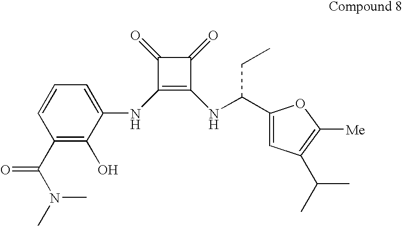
N(C1=C(NC(C2=CC(C(C)C)=C([Me])O2)CC)C(=O)C1=O)C1=CC=CC(C(N(C)C)=O)=C1O
